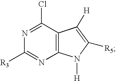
N1=C(Cl)C2=C(N=C1[R3])N([H])C([R5])=C2[H]
